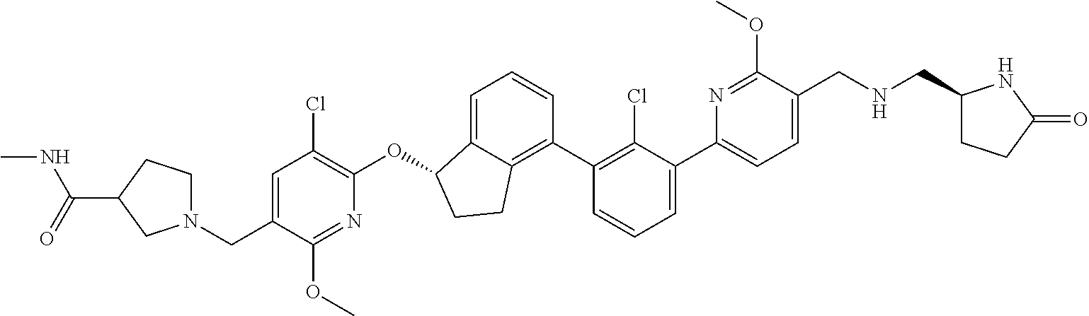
C(C1=CC(Cl)=C(OC2C3=CC=CC(C4=C(Cl)C(C5=CC=C(CNCC6CCC(=O)N6)C(OC)=N5)=CC=C4)=C3CC2)N=C1OC)N1CCC(C(=O)NC)C1
